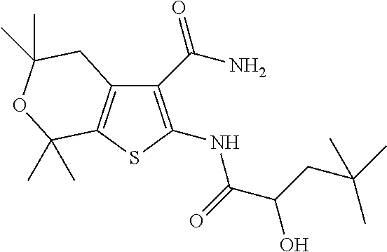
C1(C(N)=O)=C(NC(=O)C(O)CC(C)(C)C)SC2=C1CC(C)(C)OC2(C)C
